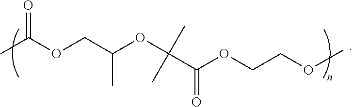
CC(OCC(OC(C)(C)C(=O)OCCOC)C)=O
